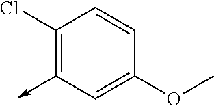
C1(Cl)=C(->C)C=C(OC)C=C1
